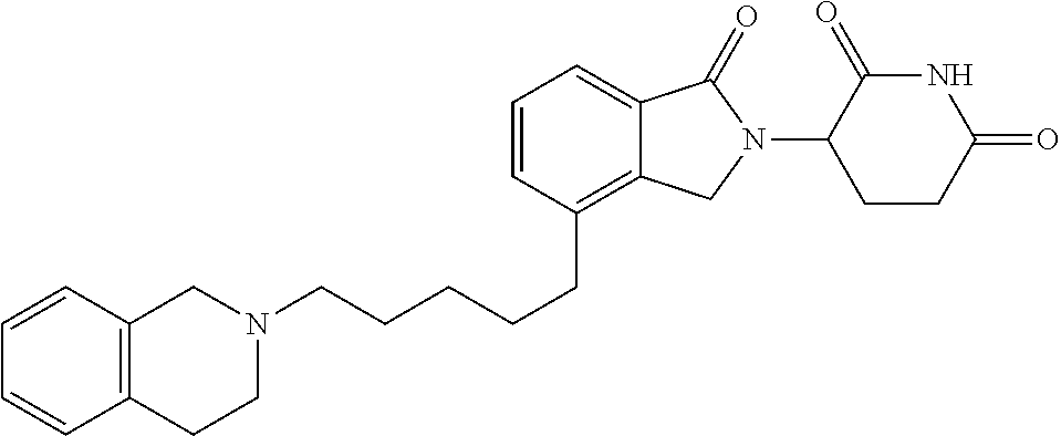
C(CCCC1=C2C(=CC=C1)C(=O)N(C1C(=O)NC(=O)CC1)C2)CN1CCC2=C(C1)C=CC=C2
